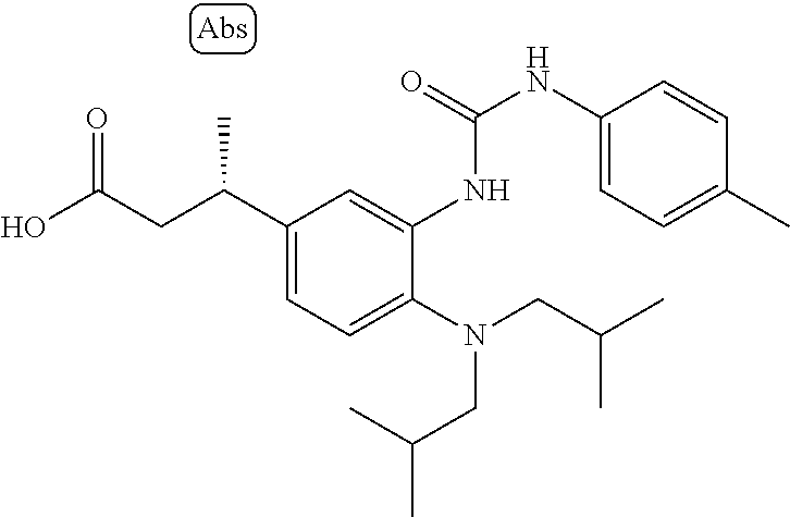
OC(CC(C1=CC=C(N(CC(C)C)CC(C)C)C(NC(NC2=CC=C(C)C=C2)=O)=C1)C)=O
